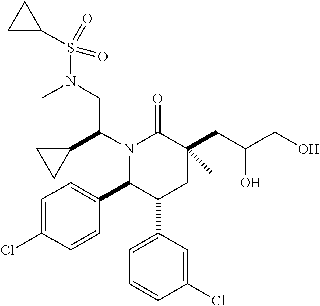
N1(C(C2CC2)CN(S(=O)(=O)C2CC2)C)C(C2=CC=C(Cl)C=C2)C(C2=CC=CC(Cl)=C2)CC(CC(CO)O)(C)C1=O
